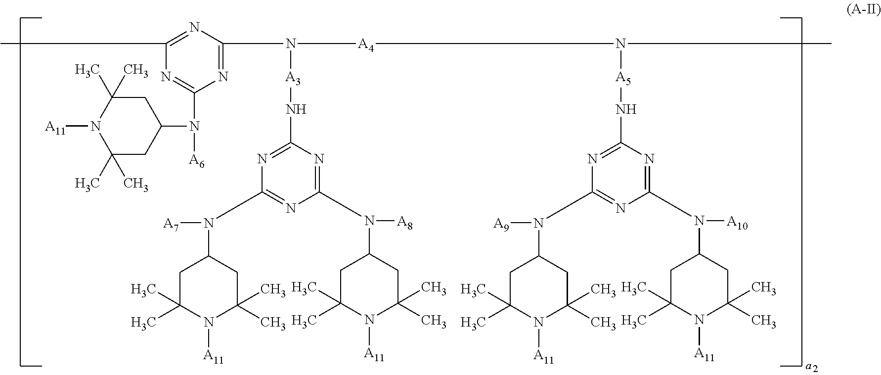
C1C(C)(C)N([A11])C(C)(C)CC1N([A6])C1=NC(C)=NC(N([A4]N([A5]NC2=NC(N(C3CC(C)(C)N([A11])C(C)(C)C3)[A9])=NC(N(C3CC(C)(C)N([A11])C(C)(C)C3)[A10])=N2)C)[A3]NC2=NC(N(C3CC(C)(C)N([A11])C(C)(C)C3)[A7])=NC(N(C3CC(C)(C)N([A11])C(C)(C)C3)[A8])=N2)=N1
